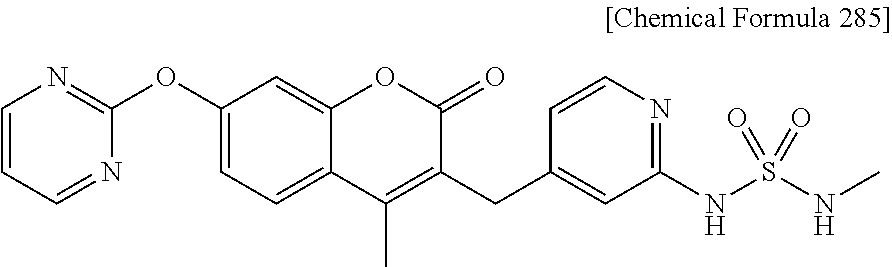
C12=CC=C(OC3=NC=CC=N3)C=C1OC(=O)C(CC1=CC(NS(NC)(=O)=O)=NC=C1)=C2C
